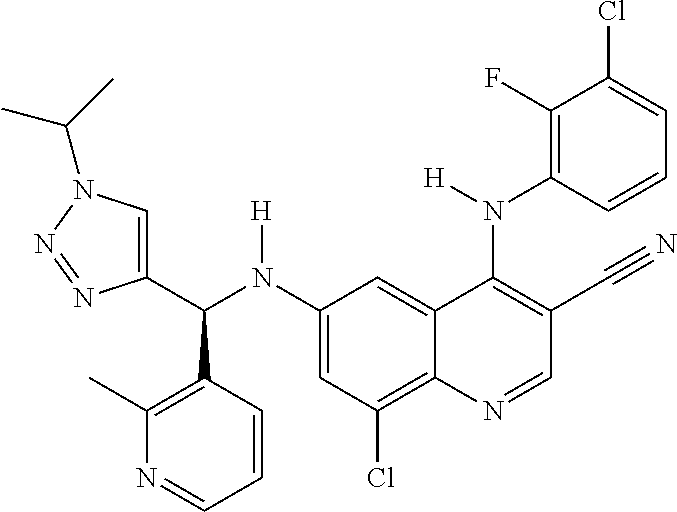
C1(N(C(C2=CN(C(C)C)N=N2)C2=C(C)N=CC=C2)[H])=CC(Cl)=C2C(=C1)C(N(C1=C(F)C(Cl)=CC=C1)[H])=C(C#N)C=N2
